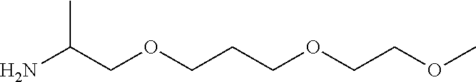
NC(COCCCOCCOC)C
